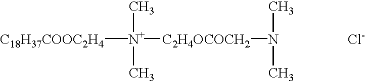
[C18H37COOC2H4][N+](C)(C)[C2H4OCOCH2]N(C)C.[Cl-]
